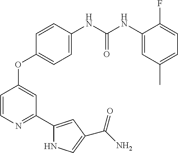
C1=CN=C(C2=CC(C(N)=O)=CN2)C=C1OC1=CC=C(NC(NC2=CC(C)=CC=C2F)=O)C=C1
